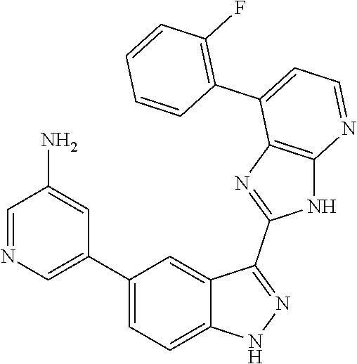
C1(C2=CN=CC(N)=C2)=CC=C2C(=C1)C(C1=NC3=C(N1)N=CC=C3C1=C(F)C=CC=C1)=NN2
